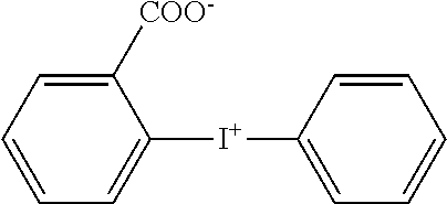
C1([I+]C2=CC=CC=C2)=CC=CC=C1[COO-]
